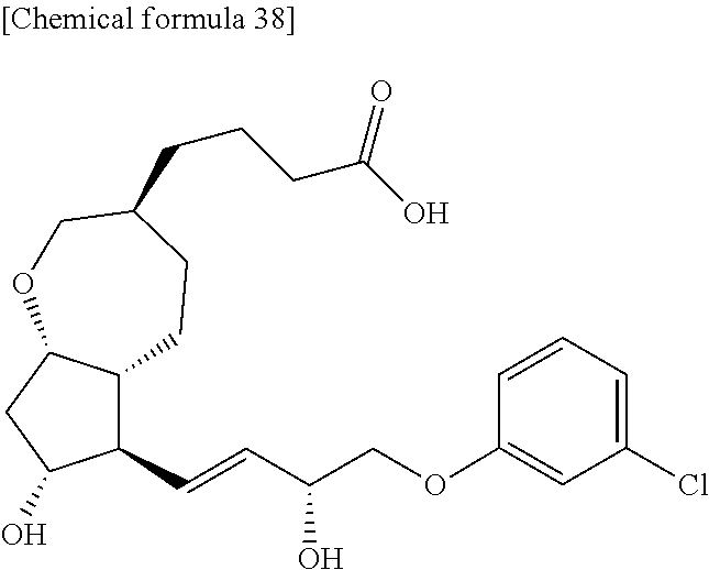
C1(C=CC(COC2=CC(Cl)=CC=C2)O)C2C(CC1O)OCC(CCCC(O)=O)CC2
